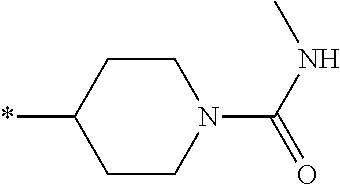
C1CC(*)CCN1C(=O)NC
